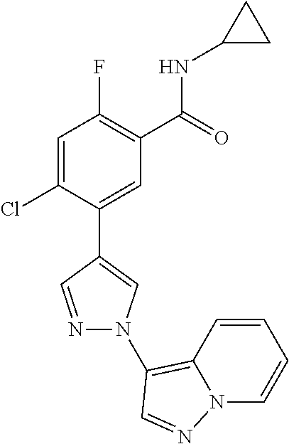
C1=C(Cl)C(C2=CN(C3=C4C=CC=CN4N=C3)N=C2)=CC(C(=O)NC2CC2)=C1F
